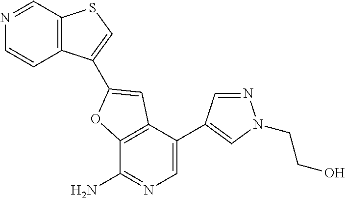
N1=CC2=C(C=C1)C(C1=CC3=C(C(N)=NC=C3C3=CN(CCO)N=C3)O1)=CS2
